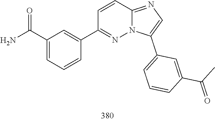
C1(C2=CC(C(N)=O)=CC=C2)=NN2C(=NC=C2C2=CC=CC(C(C)=O)=C2)C=C1
